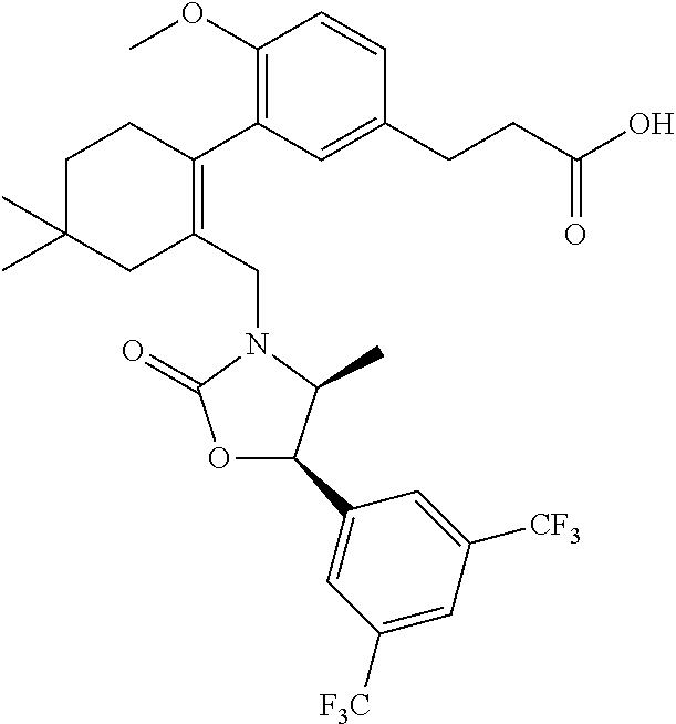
C1(OC)=C(C2=C(CN3C(=O)OC(C4=CC([F3C])=CC([CF3])=C4)C3C)CC(C)(C)CC2)C=C(CCC(O)=O)C=C1
